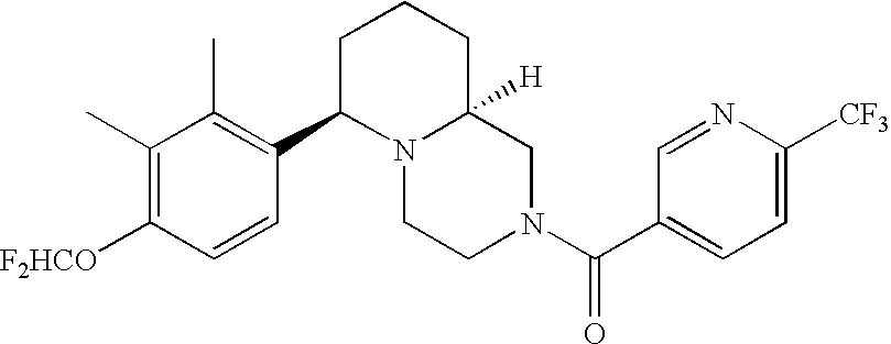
C1=C([CF3])N=CC(C(N2CC3([H])N(CC2)C(C2=C(C)C(C)=C([F2HCO])C=C2)CCC3)=O)=C1
